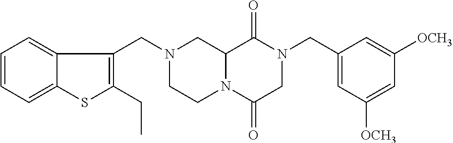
C12N(C(=O)CN(CC3=CC([OCH3])=CC([OCH3])=C3)C1=O)CCN(CC1=C(CC)SC3=CC=CC=C13)C2
